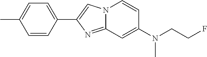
C1(C2=CN3C(=N2)C=C(N(CCF)C)C=C3)=CC=C(C)C=C1
